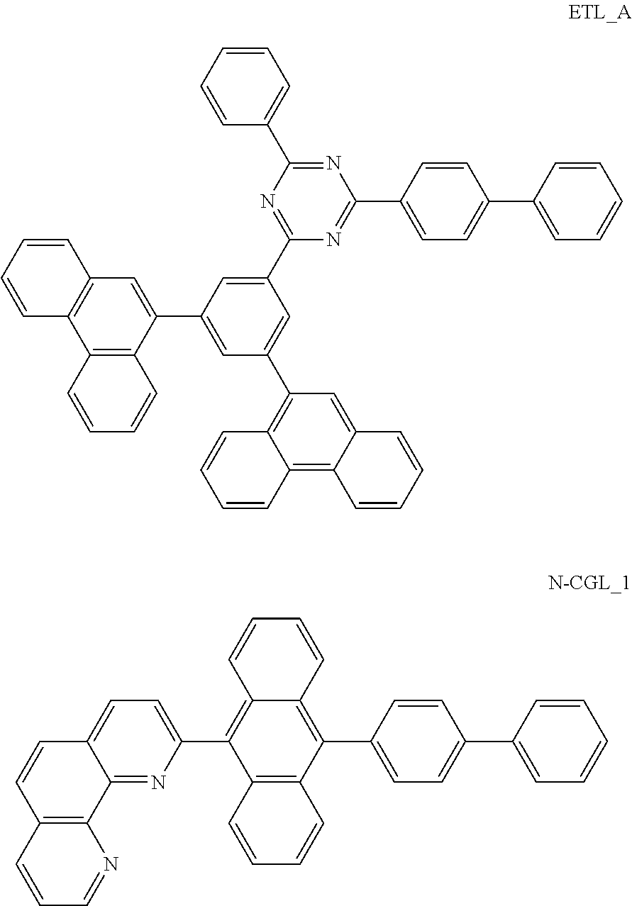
C1(C2=NC(C3=CC=CC=C3)=NC(C3=CC=C(C4=CC=CC=C4)C=C3)=N2)=CC(C2=CC3=C(C4=C2C=CC=C4)C=CC=C3)=CC(C2=C3C(=C4C(=C2)C=CC=C4)C=CC=C3)=C1.C12=C(C=CC=C1)C(C1=CC=C3C(=N1)C1=C(C=C3)C=CC=N1)=C1C(=C2C2=CC=C(C3=CC=CC=C3)C=C2)C=CC=C1
